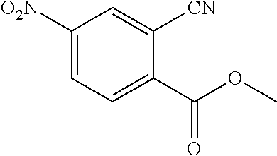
C1([O2N])=CC=C(C(OC)=O)C([CN])=C1
